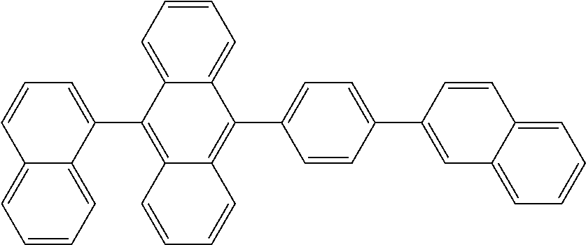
C12=CC=CC=C1C(C1=C3C(=C(C4=CC=C(C5=CC6=CC=CC=C6C=C5)C=C4)C4=CC=CC=C14)C=CC=C3)=CC=C2
